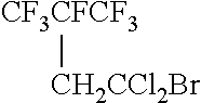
[CF3CFCF3][CH2CCl2Br]
